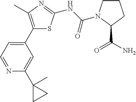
C1(C2=CC=NC(C3(C)CC3)=C2)=C(C)N=C(NC(=O)N2CCCC2C(=O)N)S1
